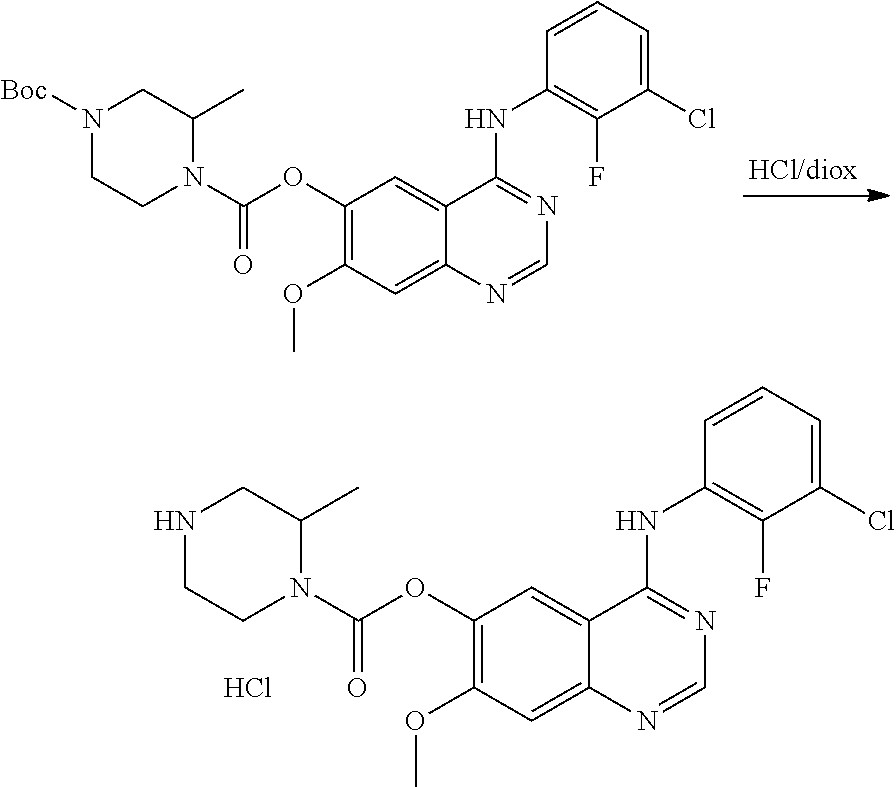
C1(OC(N2C(C)CNCC2)=O)=C(OC)C=C2C(=C1)C(NC1=C(F)C(Cl)=CC=C1)=NC=N2.Cl.C1(OC(N2C(C)CN([Boc])CC2)=O)=C(OC)C=C2C(=C1)C(NC1=C(F)C(Cl)=CC=C1)=NC=N2
